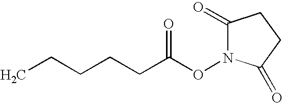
CCCCCC(ON1C(=O)CCC1=O)=O
